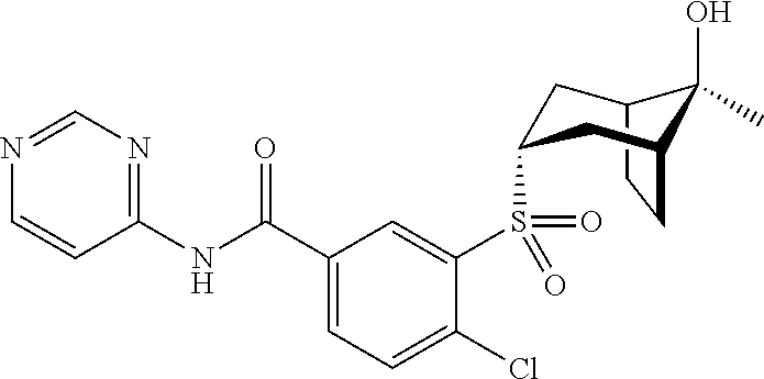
N1=CN=C(NC(C2=CC=C(Cl)C(S(=O)(=O)C3CC4C(O)(C)C(CC4)C3)=C2)=O)C=C1
